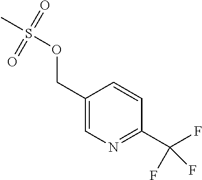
C1(COS(C)(=O)=O)=CN=C(C(F)(F)F)C=C1
